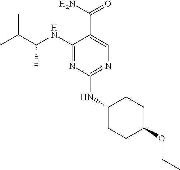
C1(NC(C(C)C)C)=NC(NC2CCC(OCC)CC2)=NC=C1C(N)=O
